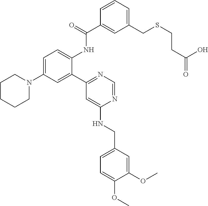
C1=C(N2CCCCC2)C=C(C2=NC=NC(NCC3=CC=C(OC)C(OC)=C3)=C2)C(NC(=O)C2=CC(CSCCC(O)=O)=CC=C2)=C1
